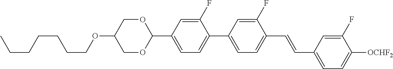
CCCCCCCOC1COC(C2=CC=C(C3=CC=C(C=CC4=CC=C([OCHF2])C(F)=C4)C(F)=C3)C(F)=C2)OC1
